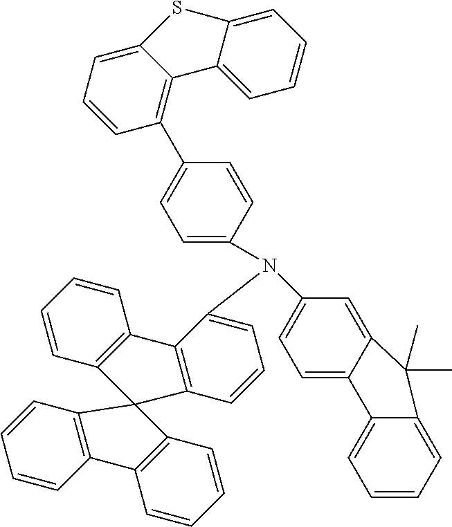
C1(C2=C3C(=CC=C2)SC2=CC=CC=C32)=CC=C(N(C2=CC=C3C(=C2)C(C)(C)C2=CC=CC=C32)C2=CC=CC3=C2C2=C(C=CC=C2)C32C3=C(C=CC=C3)C3=C2C=CC=C3)C=C1
